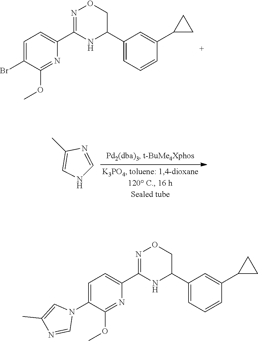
C1=C(Br)C(OC)=NC(C2=NOCC(C3=CC=CC(C4CC4)=C3)N2)=C1.CC1=CNC=N1.C1=C(N2C=C(C)N=C2)C(OC)=NC(C2=NOCC(C3=CC=CC(C4CC4)=C3)N2)=C1
